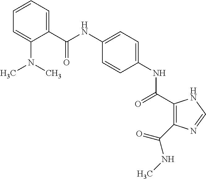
C(NC1=CC=C(NC(=O)C2=C(C(NC)=O)N=CN2)C=C1)(=O)C1=CC=CC=C1N(C)C
